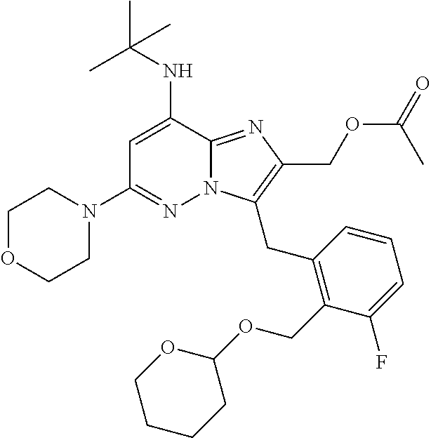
C1=C(NC(C)(C)C)C2=NC(COC(=O)C)=C(CC3=C(COC4OCCCC4)C(F)=CC=C3)N2N=C1N1CCOCC1
